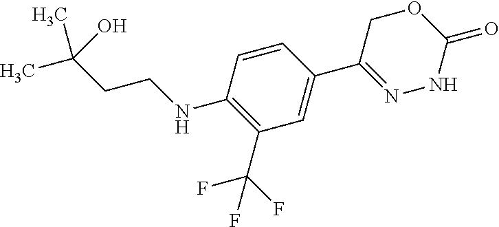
C1=CC(C2=NNC(=O)OC2)=CC(C(F)(F)F)=C1NCCC(C)(C)O
